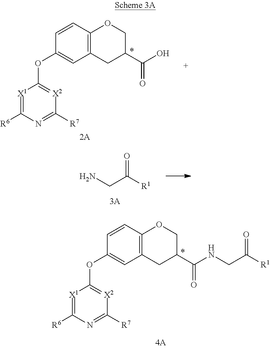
C1C2=C(OCC1C(=O)NCC(=O)[R1])C=CC(OC1=[X2]C([R7])=NC([R6])=[X1]1)=C2.C1=CC2=C(CC(C(=O)O)CO2)C=C1OC1=[X2]C([R7])=NC([R6])=[X1]1.C(CN)(=O)[R1]
